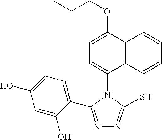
C1=C(OCCC)C2=C(C(N3C(S)=NN=C3C3=CC=C(O)C=C3O)=C1)C=CC=C2
